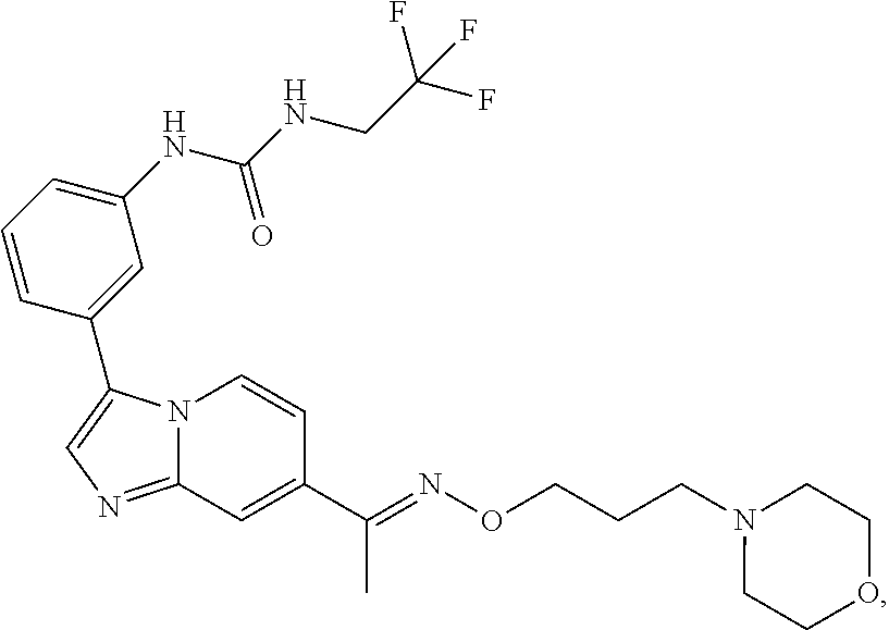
N12C(=NC=C1C1=CC(NC(NCC(F)(F)F)=O)=CC=C1)C=C(C(=NOCCCN1CCOCC1)C)C=C2
